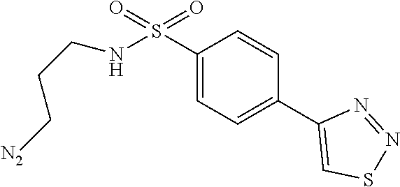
C1(S(NCCC[N2])(=O)=O)=CC=C(C2=CSN=N2)C=C1
